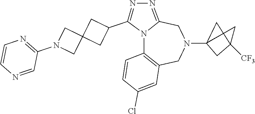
N12C3=C(CN(C4CC(C)([CF3])C4)CC1=NN=C2C1CC2(C1)CN(C1=NC=CN=C1)C2)C=C(Cl)C=C3
